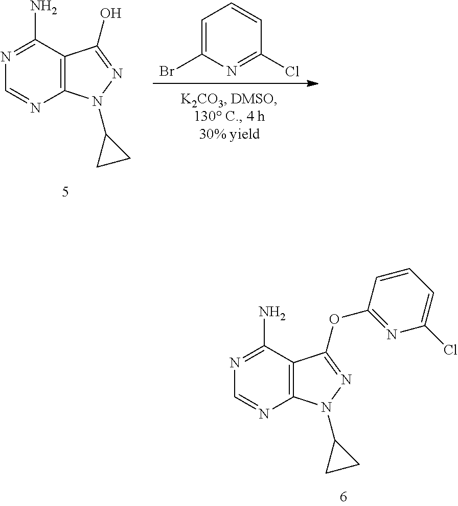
C1=C(Br)N=C(Cl)C=C1.C12=C(N(C3CC3)N=C1O)N=CN=C2N.C12=C(N(C3CC3)N=C1OC1=NC(Cl)=CC=C1)N=CN=C2N
